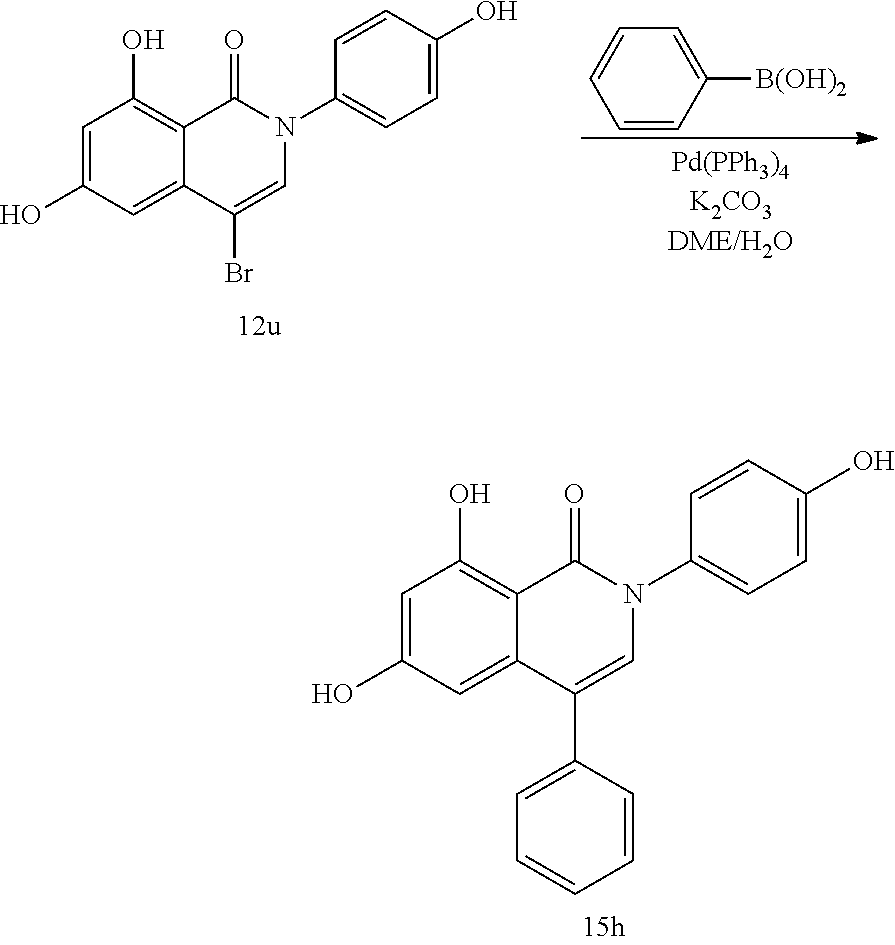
C1=CC([B(OH)2])=CC=C1.C1=C(O)C=C2C(=C1O)C(=O)N(C1=CC=C(O)C=C1)C=C2Br.C1=C(O)C=C2C(=C1O)C(=O)N(C1=CC=C(O)C=C1)C=C2C1=CC=CC=C1
